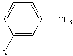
C1(C)=CC=CC([A])=C1
